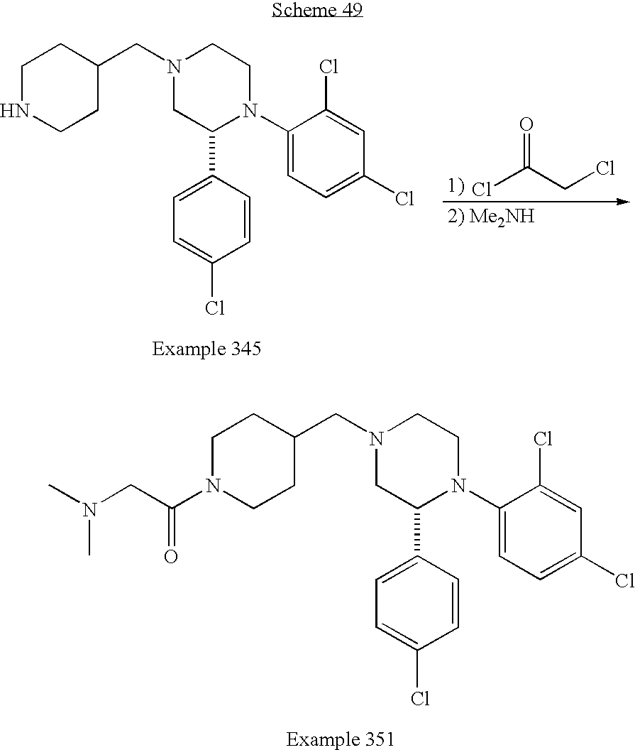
C1NCCC(CN2CC(C3=CC=C(Cl)C=C3)N(C3=CC=C(Cl)C=C3Cl)CC2)C1.ClC(CCl)=O.C1N(C(CN(C)C)=O)CCC(CN2CC(C3=CC=C(Cl)C=C3)N(C3=CC=C(Cl)C=C3Cl)CC2)C1
